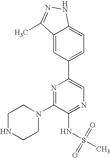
C1(N2CCNCC2)=NC(C2=CC=C3C(=C2)C(C)=NN3)=CN=C1NS(=O)(=O)C
